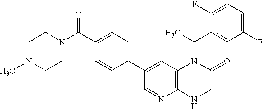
C1=C(C2=CC=C(C(=O)N3CCN(C)CC3)C=C2)C=NC2=C1N(C(C)C1=CC(F)=CC=C1F)C(=O)CN2
